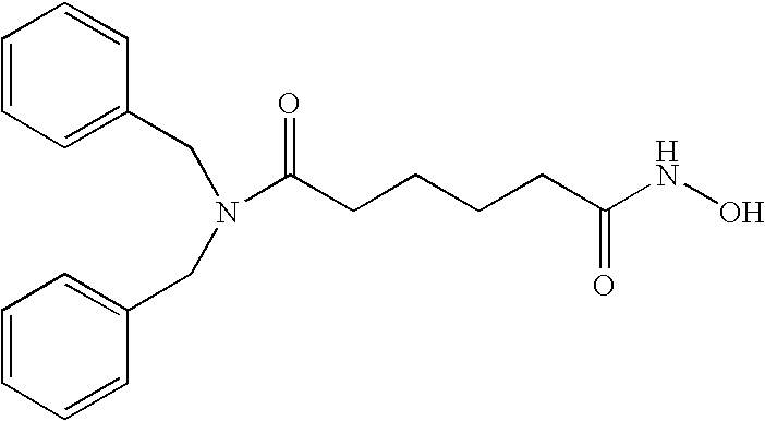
C1=CC=C(CN(CC2=CC=CC=C2)C(CCCCC(NO)=O)=O)C=C1
